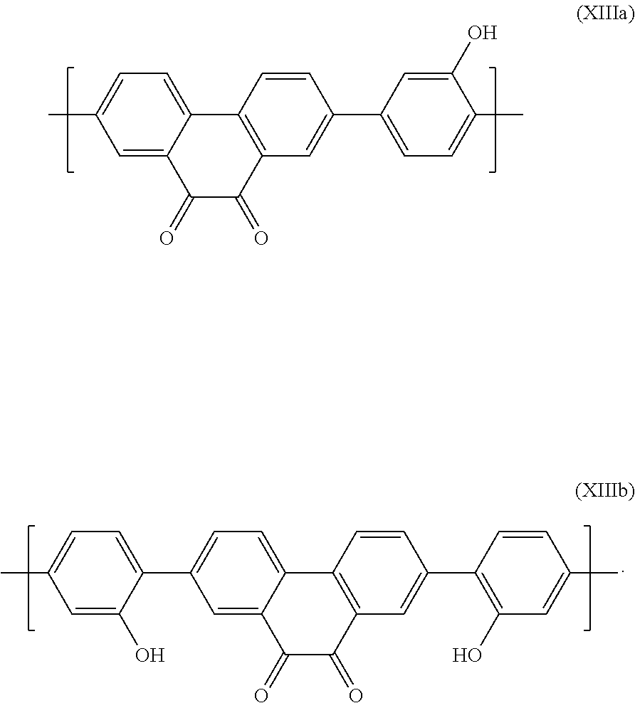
C1=C(C)C=C2C(=C1)C1=C(C(=O)C2=O)C=C(C2=CC=C(C)C(O)=C2)C=C1.C1=C(C2=CC=C(C)C=C2O)C=C2C(=C1)C1=C(C(=O)C2=O)C=C(C2=C(O)C=C(C)C=C2)C=C1
